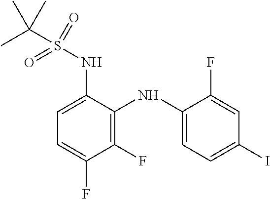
C1(NS(C(C)(C)C)(=O)=O)=CC=C(F)C(F)=C1NC1=CC=C(I)C=C1F
